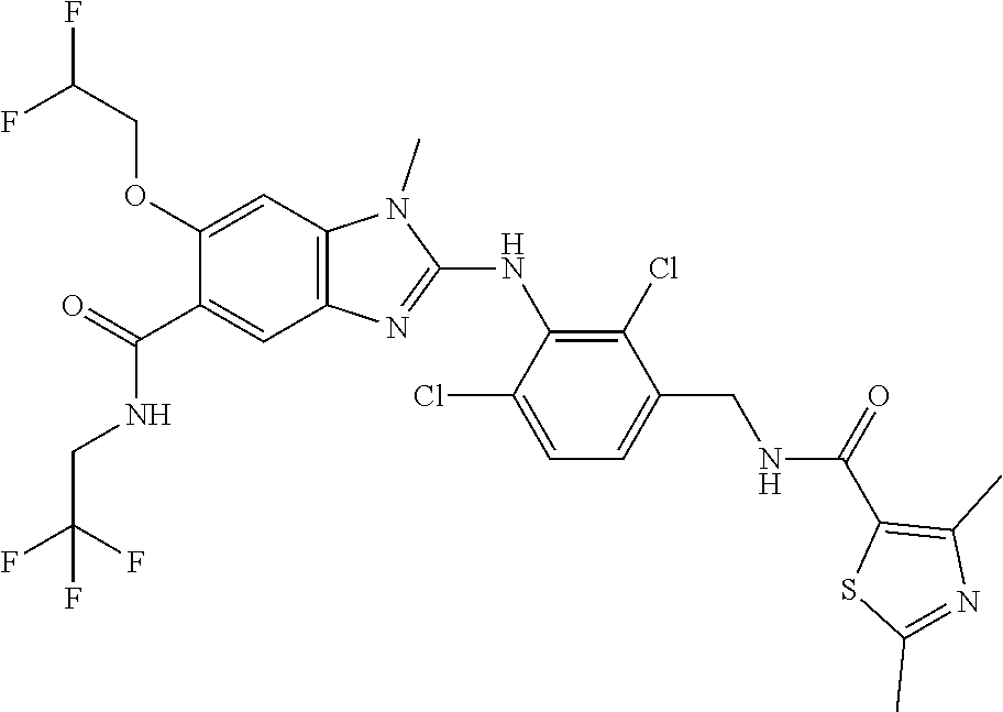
C1(OCC(F)F)=CC2=C(C=C1C(NCC(F)(F)F)=O)N=C(NC1=C(Cl)C(CNC(C3=C(C)N=C(C)S3)=O)=CC=C1Cl)N2C
